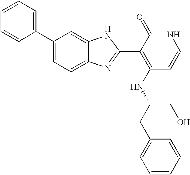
C1(C2=CC=CC=C2)=CC(C)=C2C(=C1)NC(C1=C(NC(CC3=CC=CC=C3)CO)C=CNC1=O)=N2
